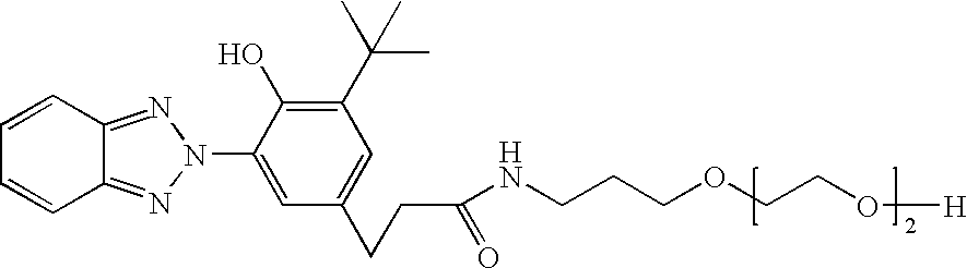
C12=NN(C3=CC(CCC(=O)NCCCOCCO[H])=CC(C(C)(C)C)=C3O)N=C1C=CC=C2
